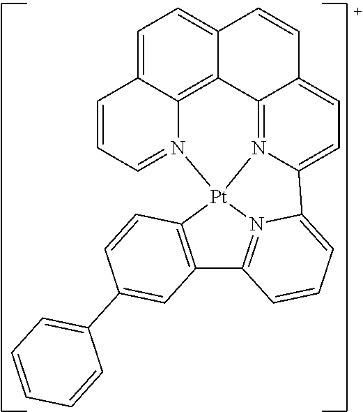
C1=C2C3=C4C(=C1)C=CC1=CC=C5N(=C41)[Pt]1(N3=CC=C2)N2=C(C3=C1C=CC(C1=CC=CC=C1)=C3)C=CC=C52
